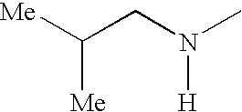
[Me]C(CN(C)[H])[Me]
